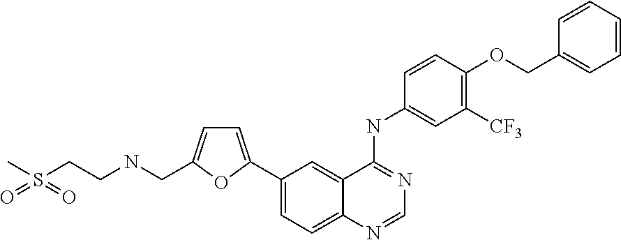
C1=C(C2=CC=C3C(=C2)C(NC2=CC([CF3])=C(OCC4=CC=CC=C4)C=C2)=NC=N3)OC(CNCCS(C)(=O)=O)=C1
